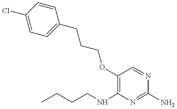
CCCCNC1=C(OCCCC2=CC=C(Cl)C=C2)C=NC(N)=N1
